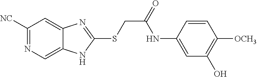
C1([NC])=NC=C2C(=C1)N=C(SCC(=O)NC1=CC(O)=C([OCH3])C=C1)N2
